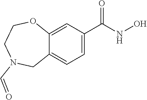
C12=CC=C(C(NO)=O)C=C1OCCN(C=O)C2
